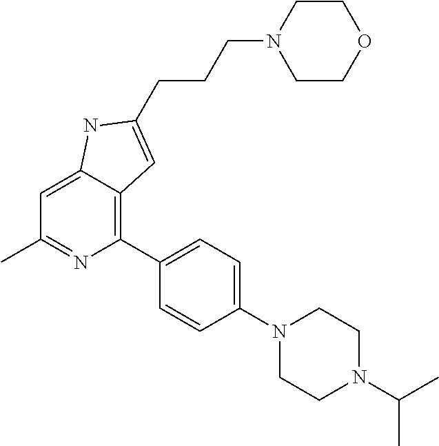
C1=C2C(=C(C3=CC=C(N4CCN(C(C)C)CC4)C=C3)N=C1C)C=C(CCCN1CCOCC1)N2
